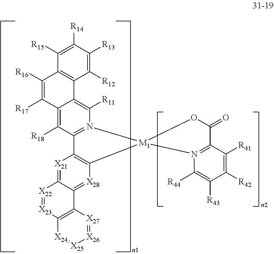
[X21]1=C2C(=[X28]C3=C1C1=N(C([R11])=C4C(=C1[R18])C([R17])=C([R16])C1=C4C([R12])=C([R13])C([R14])=C1[R15])[M1]31N3=C(C([R41])=C([R42])C([R43])=C3[R44])C(=O)O1)C1=C([X23]=[X22]2)[X24]=[X25][X26]=[X27]1
